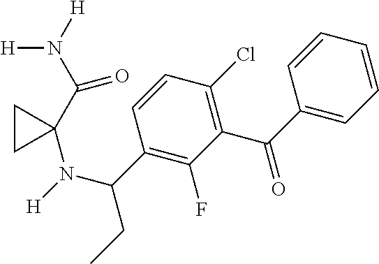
C1=CC=CC(C(=O)C2=C(Cl)C=CC(C(N([H])C3(C(N([H])[H])=O)CC3)CC)=C2F)=C1
